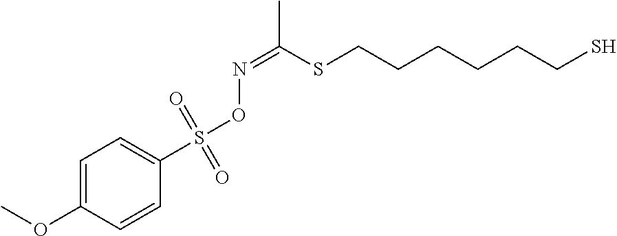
COC1=CC=C(S(ON=C(C)SCCCCCCS)(=O)=O)C=C1
